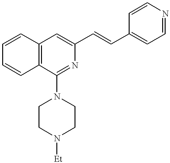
C1=CC=CC2=C1C=C(C=CC1=CC=NC=C1)N=C2N1CCN([Et])CC1
